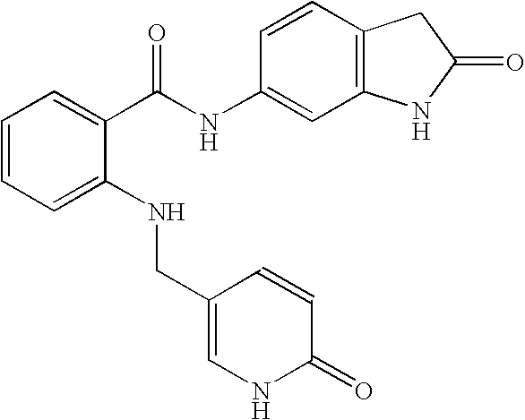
C1=CC=C(NCC2=CNC(=O)C=C2)C(C(NC2=CC3=C(C=C2)CC(=O)N3)=O)=C1
